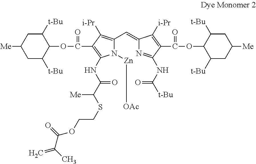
C1C([t-Bu])C(OC(C2=C(NC(C(SCCOC(C(C)=C)=O)[Me])=O)N([Zn][OAc])C(C=C3N=C(NC([t-Bu])=O)C(C(=O)OC4C([t-Bu])CC([Me])CC4[t-Bu])=C3[i-Pr])=C2[i-Pr])=O)C([t-Bu])CC1[Me]
